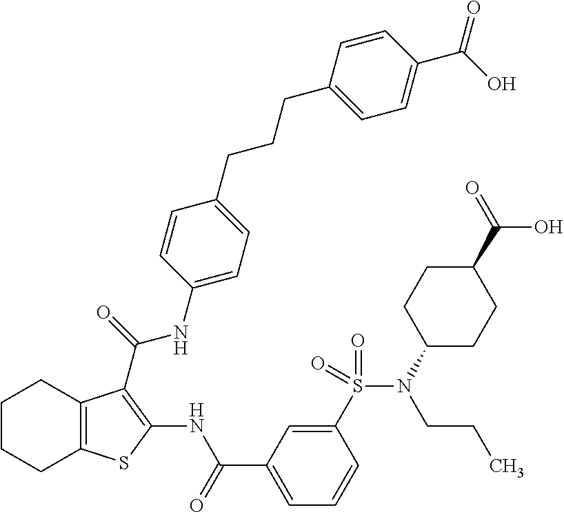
C1CCC2=C(C1)C(C(=O)NC1=CC=C(CCCC3=CC=C(C(O)=O)C=C3)C=C1)=C(NC(C1=CC=CC(S(N(C3CCC(C(=O)O)CC3)CCC)(=O)=O)=C1)=O)S2
